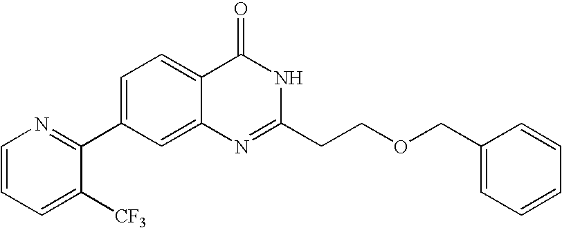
N1=C(CCOCC2=CC=CC=C2)NC(=O)C2=CC=C(C3=NC=CC=C3[CF3])C=C12
